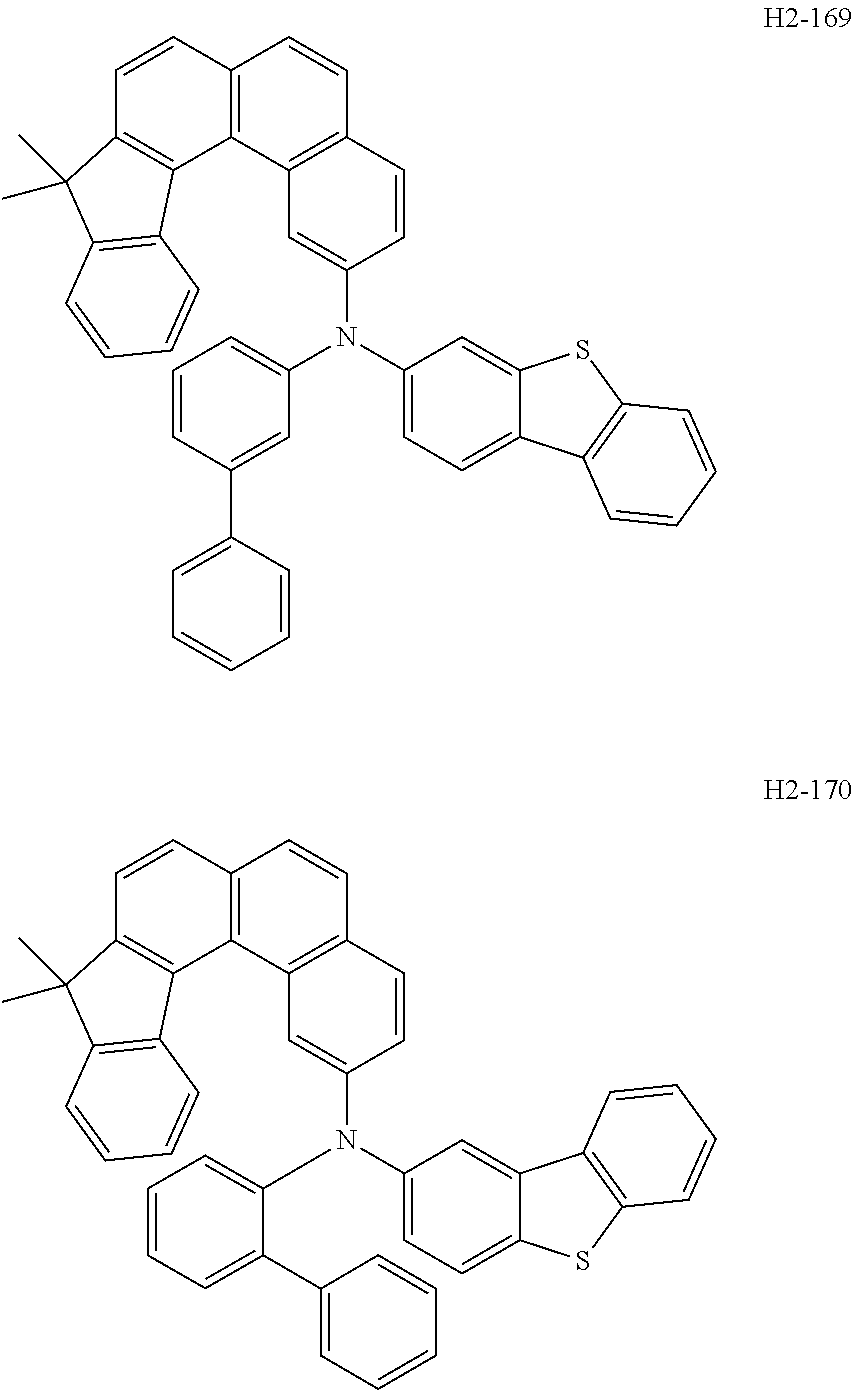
C1=C(N(C2=CC=CC(C3=CC=CC=C3)=C2)C2=CC3=C(C=C2)C=CC2=C3C3=C(C=C2)C(C)(C)C2=C3C=CC=C2)C=C2C(=C1)C1=C(S2)C=CC=C1.C1=C(N(C2=CC=CC=C2C2=CC=CC=C2)C2=CC3=C(C=C2)C=CC2=C3C3=C(C=C2)C(C)(C)C2=C3C=CC=C2)C=C2C(=C1)SC1=C2C=CC=C1
